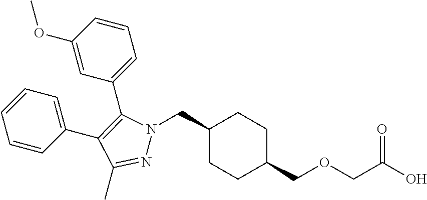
C1(CN2N=C(C)C(C3=CC=CC=C3)=C2C2=CC=CC(OC)=C2)CCC(COCC(O)=O)CC1
